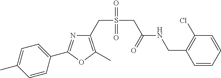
C1(CS(CC(=O)NCC2=C(Cl)C=CC=C2)(=O)=O)=C(C)OC(C2=CC=C(C)C=C2)=N1
